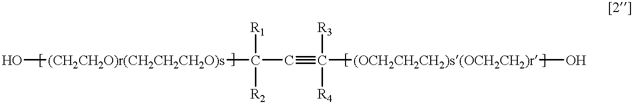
O[(CH2CH2O)r(CH2CH2CH2O)s]C([R1])(C#C([(OCH2CH2CH2)s(OCH2CH2)r]O)([R3])[R4])[R2]
